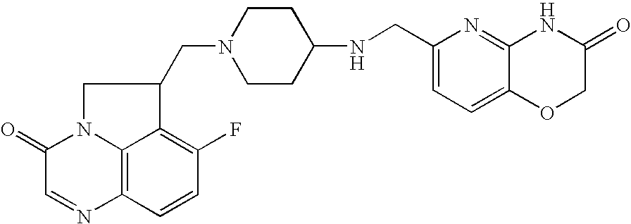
C1(=O)C=NC2=C3N1CC(CN1CCC(NCC4=CC=C5C(=N4)NC(=O)CO5)CC1)C3=C(F)C=C2
